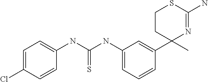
C1(NC(NC2=CC=C(Cl)C=C2)=S)=CC=CC(C2(C)N=C(N)SCC2)=C1
